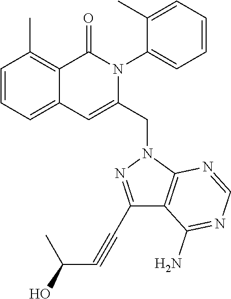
C1=CC=C2C(=C1C)C(=O)N(C1=CC=CC=C1C)C(CN1N=C(C#CC(O)C)C3=C1N=CN=C3N)=C2
